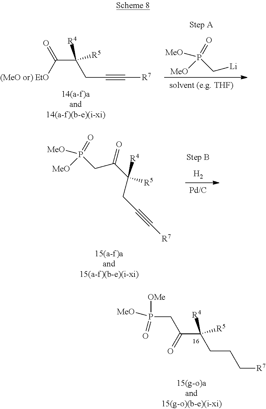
[Li]CP(=O)([MeO])[MeO].C(C([R4])(CC#C[R7])[R5])([(MeO or) EtO])=O.[H2].C(CP(=O)([MeO])[MeO])(C(CC#C[R7])([R5])[R4])=O.P(CC(C(CCC[R7])([R5])[R4])=O)([OMe])([MeO])=O
